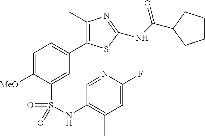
C1=C([MeO])C(S(=O)(=O)NC2=C(C)C=C(F)N=C2)=CC(C2=C(C)N=C(NC(C3CCCC3)=O)S2)=C1
